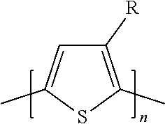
S1C(C)=C([R])C=C1C
